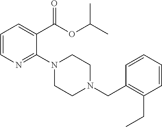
C1=CN=C(N2CCN(CC3=C(CC)C=CC=C3)CC2)C(C(OC(C)C)=O)=C1
